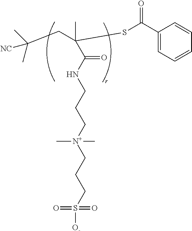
C(CC(SC(C1=CC=CC=C1)=O)(C)C(=O)NCCC[N+](C)(C)CCCS([O-])(=O)=O)([NC])(C)C
